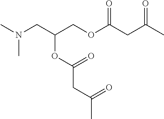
CN(CC(COC(CC(C)=O)=O)OC(CC(C)=O)=O)C
